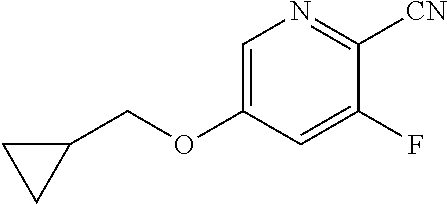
C1=C(OCC2CC2)C=C(F)C([CN])=N1
